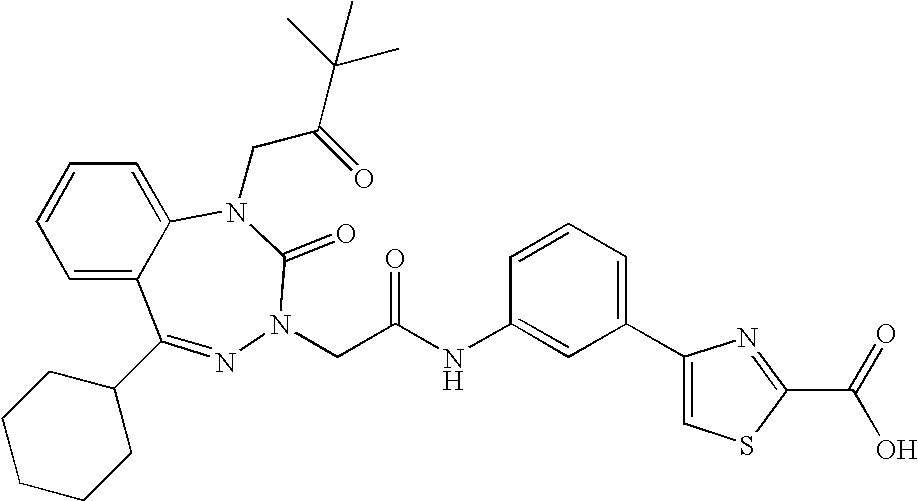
C1=C2C(=CC=C1)N(CC(=O)C(C)(C)C)C(=O)N(CC(NC1=CC(C3=CSC(C(=O)O)=N3)=CC=C1)=O)N=C2C1CCCCC1
